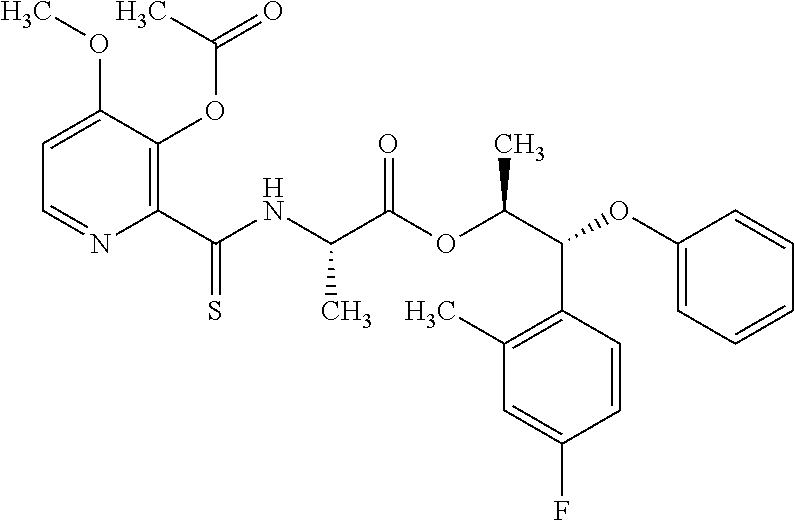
C1=C(OC)C(OC(C)=O)=C(C(NC(C(OC(C(OC2=CC=CC=C2)C2=C(C)C=C(F)C=C2)C)=O)C)=S)N=C1
